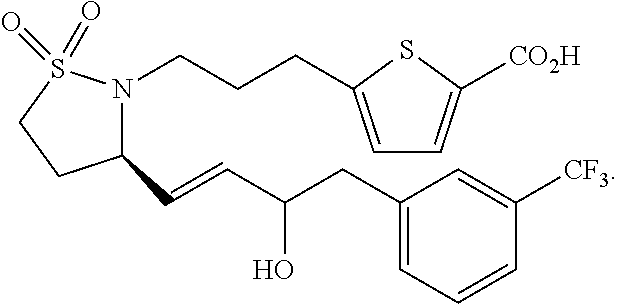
C1(C=CC(CC2=CC=CC([CF3])=C2)O)N(CCCC2=CC=C([CO2H])S2)S(=O)(=O)CC1
